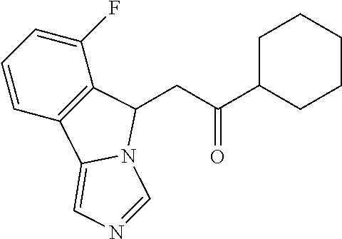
C1=CC2=C(C(F)=C1)C(CC(C1CCCCC1)=O)N1C2=CN=C1
